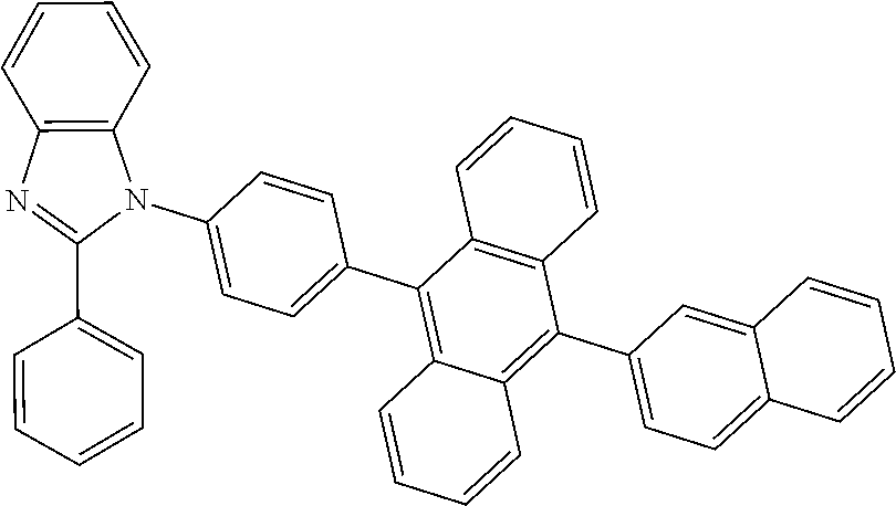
C1=CC2=C(N=C(C3=CC=CC=C3)N2C2=CC=C(C3=C4C(=C(C5=CC=C6C(=C5)C=CC=C6)C5=C3C=CC=C5)C=CC=C4)C=C2)C=C1
